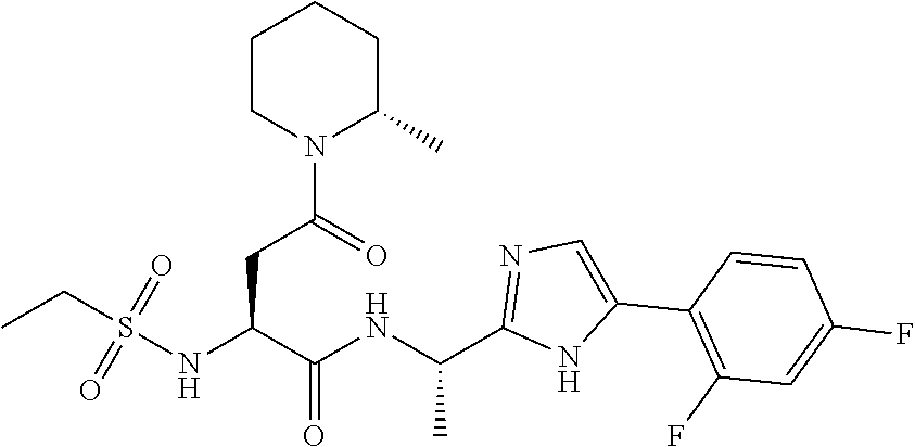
S(=O)(=O)(CC)NC(C(=O)NC(C1=NC=C(C2=C(F)C=C(F)C=C2)N1)C)CC(N1C(C)CCCC1)=O
